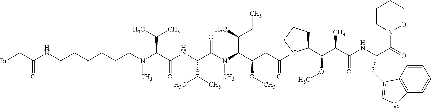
BrCC(NCCCCCCN(C(C(NC(C(N(C(C(CC(=O)N1C(C(C(C(=O)NC(CC2=CNC3=C2C=CC=C3)C(N2OCCCC2)=O)C)OC)CCC1)OC)C(CC)C)C)=O)C(C)C)=O)C(C)C)C)=O
